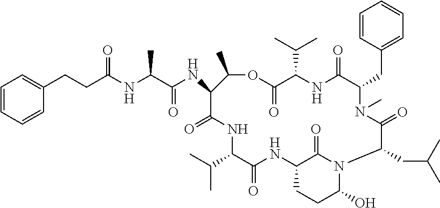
C1=CC(CC2N(C)C(=O)C(CC(C)C)N3C(O)CCC(NC(=O)C(C(C)C)NC(=O)C(NC(C(NC(CCC4=CC=CC=C4)=O)C)=O)C(C)OC(=O)C(C(C)C)NC2=O)C3=O)=CC=C1
